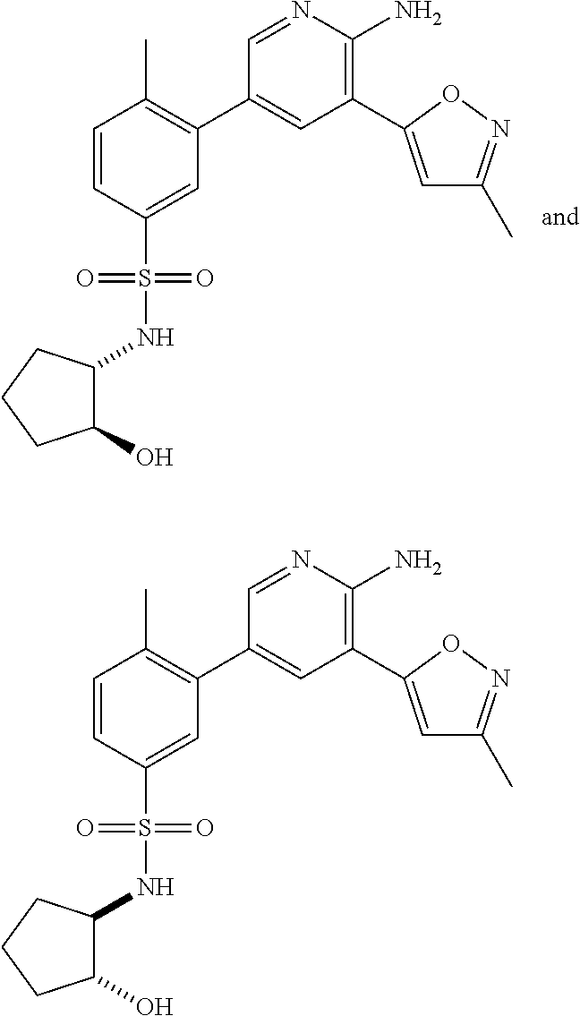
C1=CC(S(NC2C(O)CCC2)(=O)=O)=CC(C2=CC(C3=CC(C)=NO3)=C(N)N=C2)=C1C.C1=CC(S(NC2C(O)CCC2)(=O)=O)=CC(C2=CC(C3=CC(C)=NO3)=C(N)N=C2)=C1C
